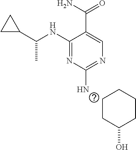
C1(NC(C2CC2)C)=NC(N)=NC=C1C(=O)N.C1CC(O)CCC1
